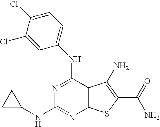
C1(NC2=CC=C(Cl)C(Cl)=C2)=NC(NC2CC2)=NC2=C1C(N)=C(C(N)=O)S2
